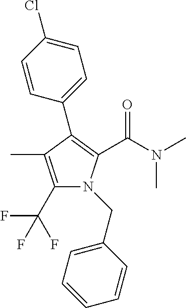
C1(C(F)(F)F)=C(C)C(C2=CC=C(Cl)C=C2)=C(C(N(C)C)=O)N1CC1=CC=CC=C1
